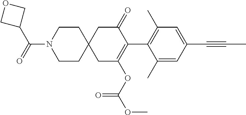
C1(C)=CC(C#CC)=CC(C)=C1C1=C(OC(OC)=O)CC2(CC1=O)CCN(C(=O)C1COC1)CC2
